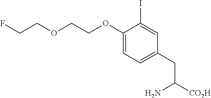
C1(OCCOCCF)=CC=C(CC([CO2H])N)C=C1I
